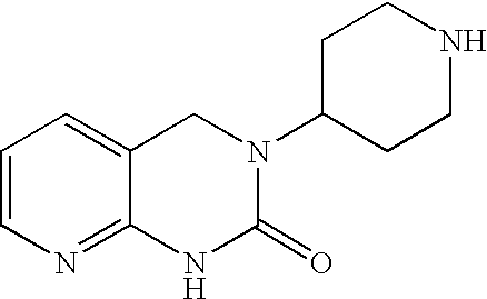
C1=CN=C2C(=C1)CN(C1CCNCC1)C(=O)N2
